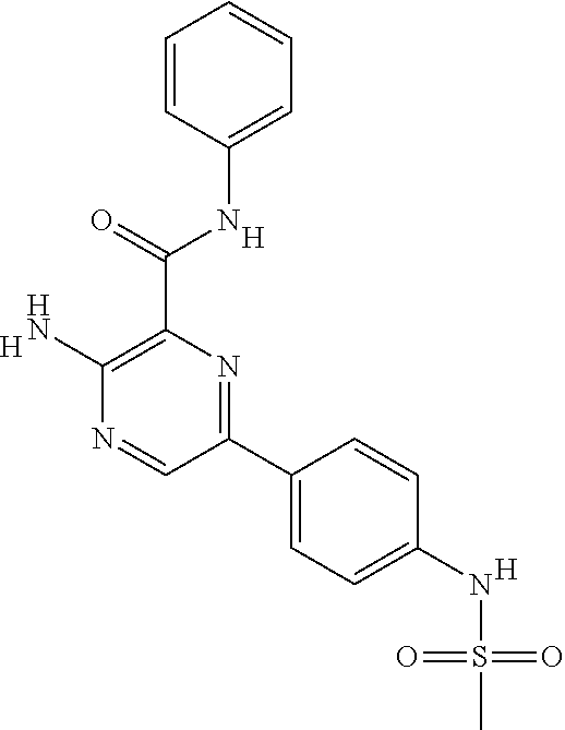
C1=CC=CC=C1NC(C1=C(N)N=CC(C2=CC=C(NS(=O)(=O)C)C=C2)=N1)=O.[H].[H].[H]
